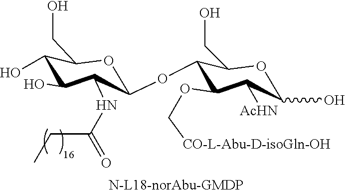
C1(OC2C(OC[CO-L-Abu-D-isoGln-OH])C([AcHN])C(O)OC2CO)OC(CO)C(O)C(O)C1NC(=O)CC
